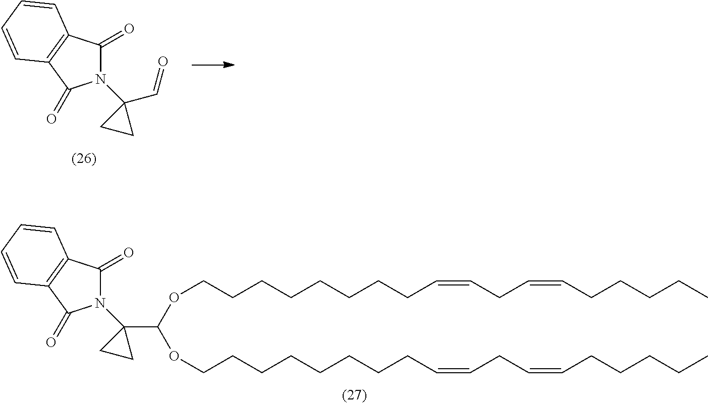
N1(C2(C(OCCCCCCCCC=CCC=CCCCCC)OCCCCCCCCC=CCC=CCCCCC)CC2)C(=O)C2=C(C1=O)C=CC=C2.N1(C2(C=O)CC2)C(=O)C2=C(C1=O)C=CC=C2
